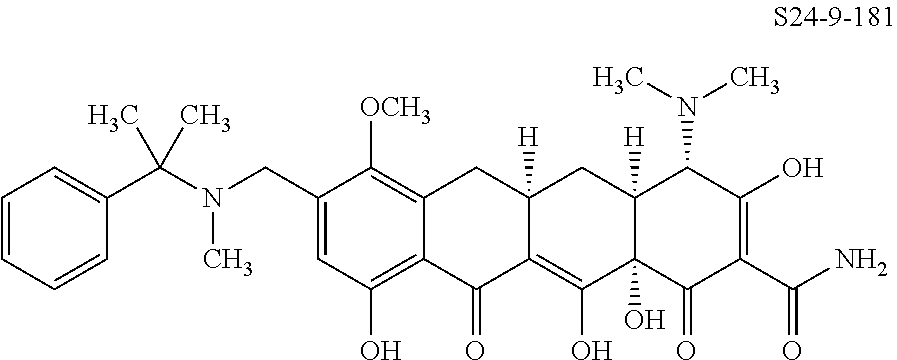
C1=C(CN(C)C(C2=CC=CC=C2)(C)C)C([OCH3])=C2C(=C1O)C(=O)C1=C(O)C3(O)C([H])(CC1([H])C2)C(N(C)C)C(O)=C(C(N)=O)C3=O
